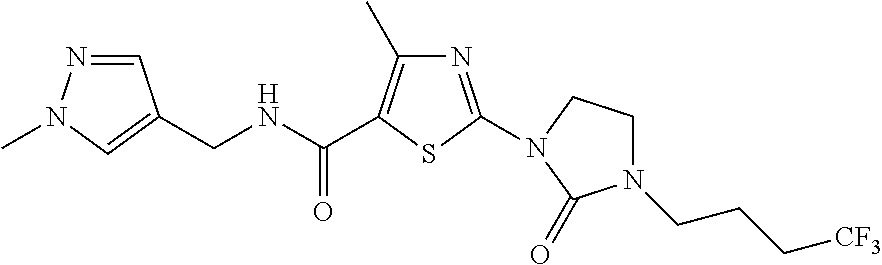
C(NC(=O)C1=C(C)N=C(N2CCN(CCC[CF3])C2=O)S1)C1=CN(C)N=C1
